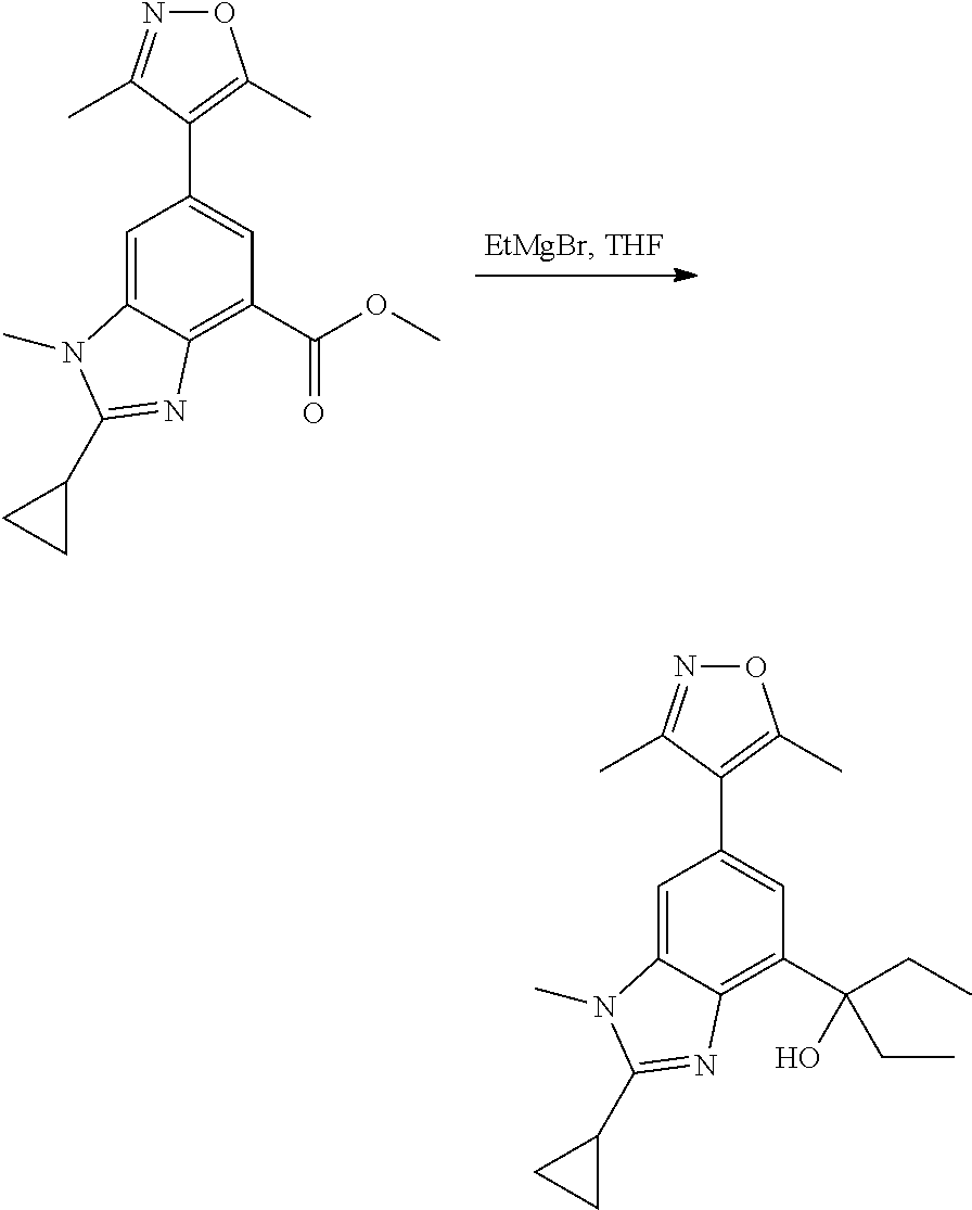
C1=C2C(=C(C(OC)=O)C=C1C1=C(C)ON=C1C)N=C(C1CC1)N2C.C1=C2C(=C(C(CC)(CC)O)C=C1C1=C(C)ON=C1C)N=C(C1CC1)N2C
